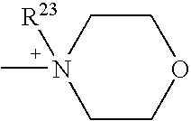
C1COCCN1(C)[R23]
